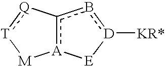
[A]12c(b[D]([KR*])[E]1)-[Q]:[T][M]2
